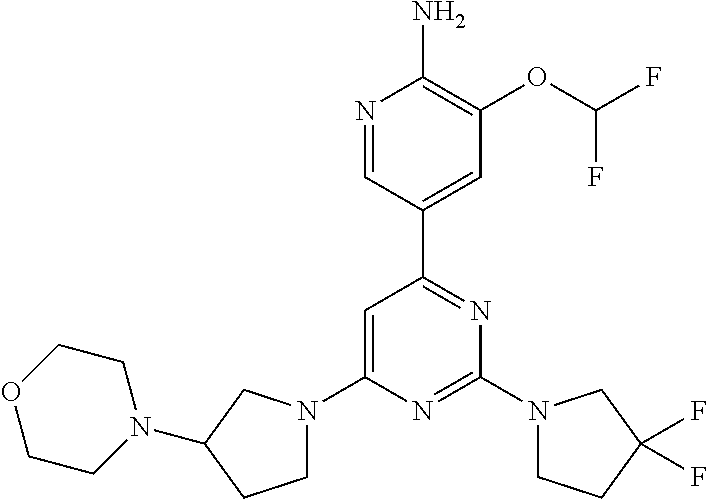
N1=CC(C2=NC(N3CCC(F)(F)C3)=NC(N3CCC(N4CCOCC4)C3)=C2)=CC(OC(F)F)=C1N
